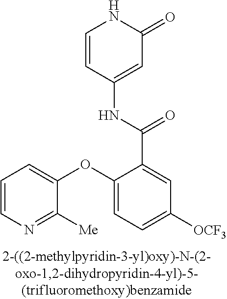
O(C1=CC=C([OCF3])C=C1C(=O)NC1=CC(=O)NC=C1)C1=CC=CN=C1[Me]
